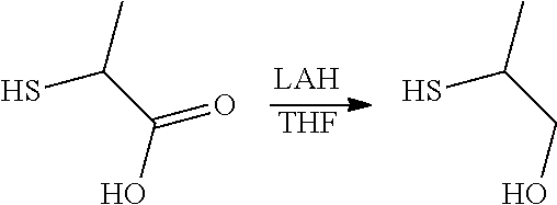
[THF].OC(C(S)C)=O.OCC(S)C
